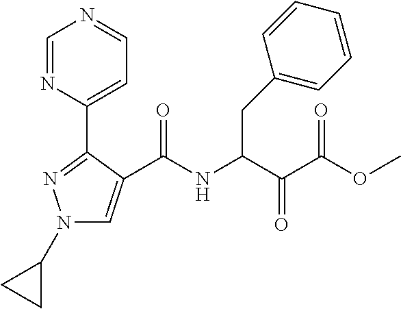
N1(C2CC2)C=C(C(NC(C(C(=O)OC)=O)CC2=CC=CC=C2)=O)C(C2=CC=NC=N2)=N1
